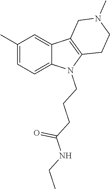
C1(C)=CC=C2C(=C1)C1=C(N2CCCC(NCC)=O)CCN(C)C1
